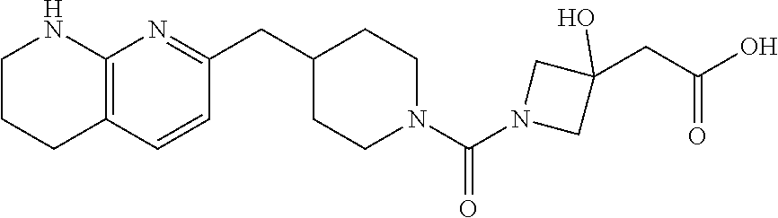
C1CN(C(N2CC(CC(O)=O)(O)C2)=O)CCC1CC1=NC2=C(C=C1)CCCN2
